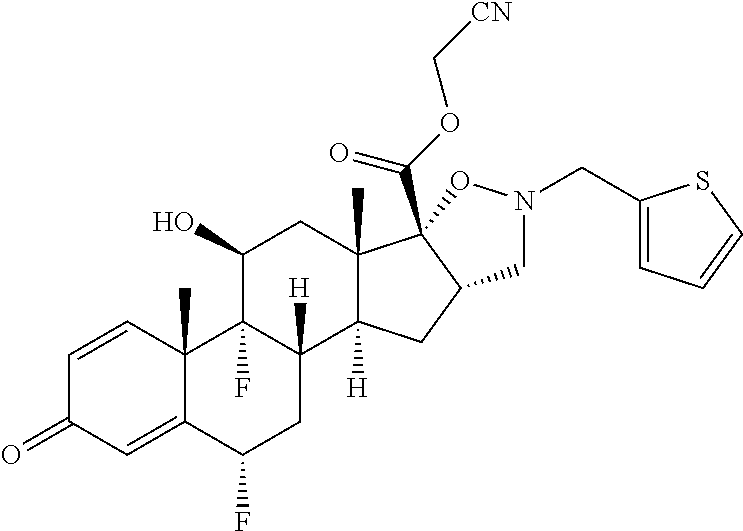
C1=CC2(C)C(=CC1=O)C(F)CC1([H])C2(F)C(O)CC2(C)C1([H])CC1C2(C(OC[CN])=O)ON(CC2=CC=CS2)C1
